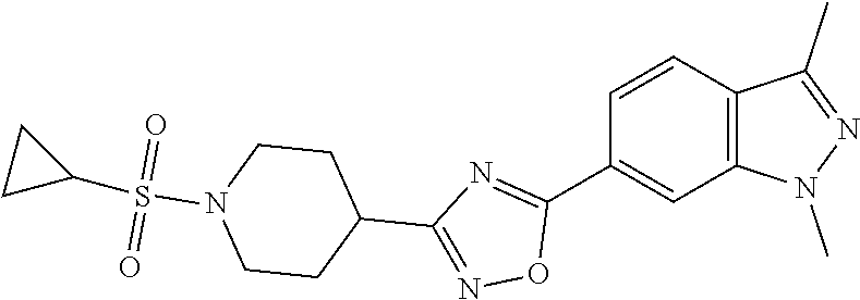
C12=C(C=C(C3=NC(C4CCN(S(C5CC5)(=O)=O)CC4)=NO3)C=C1)N(C)N=C2C
